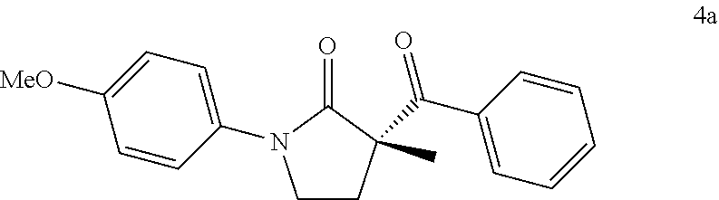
C1([MeO])=CC=C(N2CCC(C(C3=CC=CC=C3)=O)(C)C2=O)C=C1
